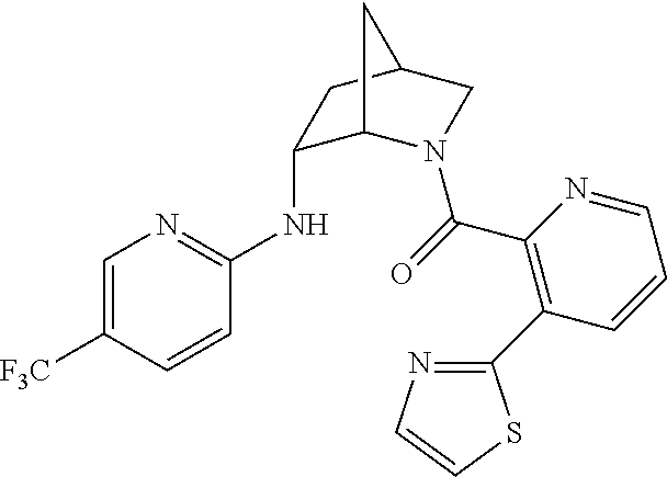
C1=C([F3C])C=CC(NC2C3N(C(=O)C4=C(C5=NC=CS5)C=CC=N4)CC(C2)C3)=N1
